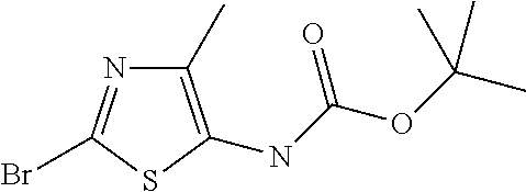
C1(C)=C(NC(OC(C)(C)C)=O)SC(Br)=N1
